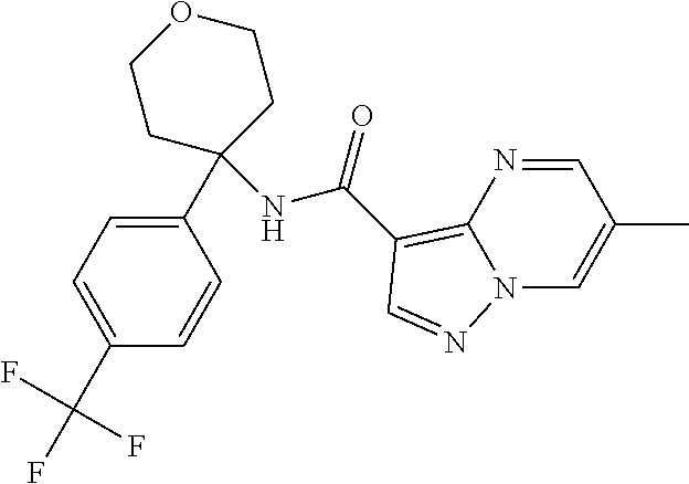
C1(C(F)(F)F)=CC=C(C2(NC(=O)C3=C4N(C=C(C)C=N4)N=C3)CCOCC2)C=C1
